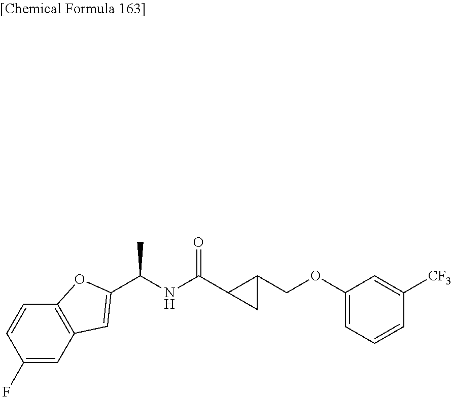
C1=C(F)C=CC2=C1C=C(C(NC(C1CC1COC1=CC=CC([CF3])=C1)=O)C)O2
